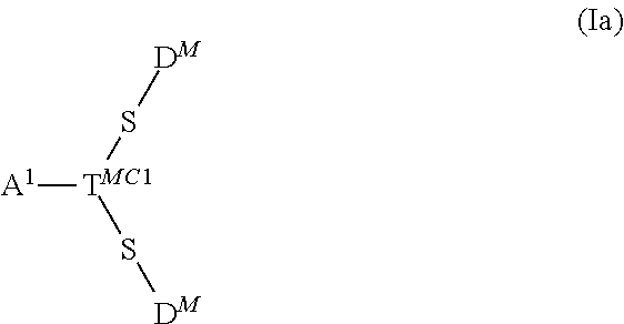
[A1][TMC1](S[DM])S[DM]
